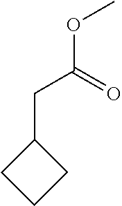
C1(CC(OC)=O)CCC1
